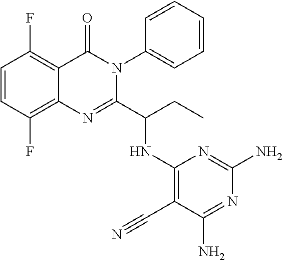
C1=CC(F)=C2C(=C1F)C(=O)N(C1=CC=CC=C1)C(C(CC)NC1=C(C#N)C(N)=NC(N)=N1)=N2
